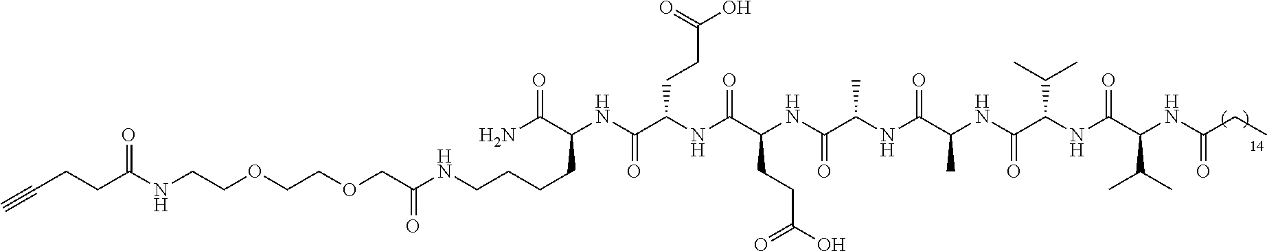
C(CC(=O)NCCOCCOCC(=O)NCCCCC(C(N)=O)NC(C(CCC(=O)O)NC(C(CCC(=O)O)NC(=O)C(NC(C(C)NC(C(NC(C(C(C)C)NC(=O)CC)=O)C(C)C)=O)=O)C)=O)=O)C#C
